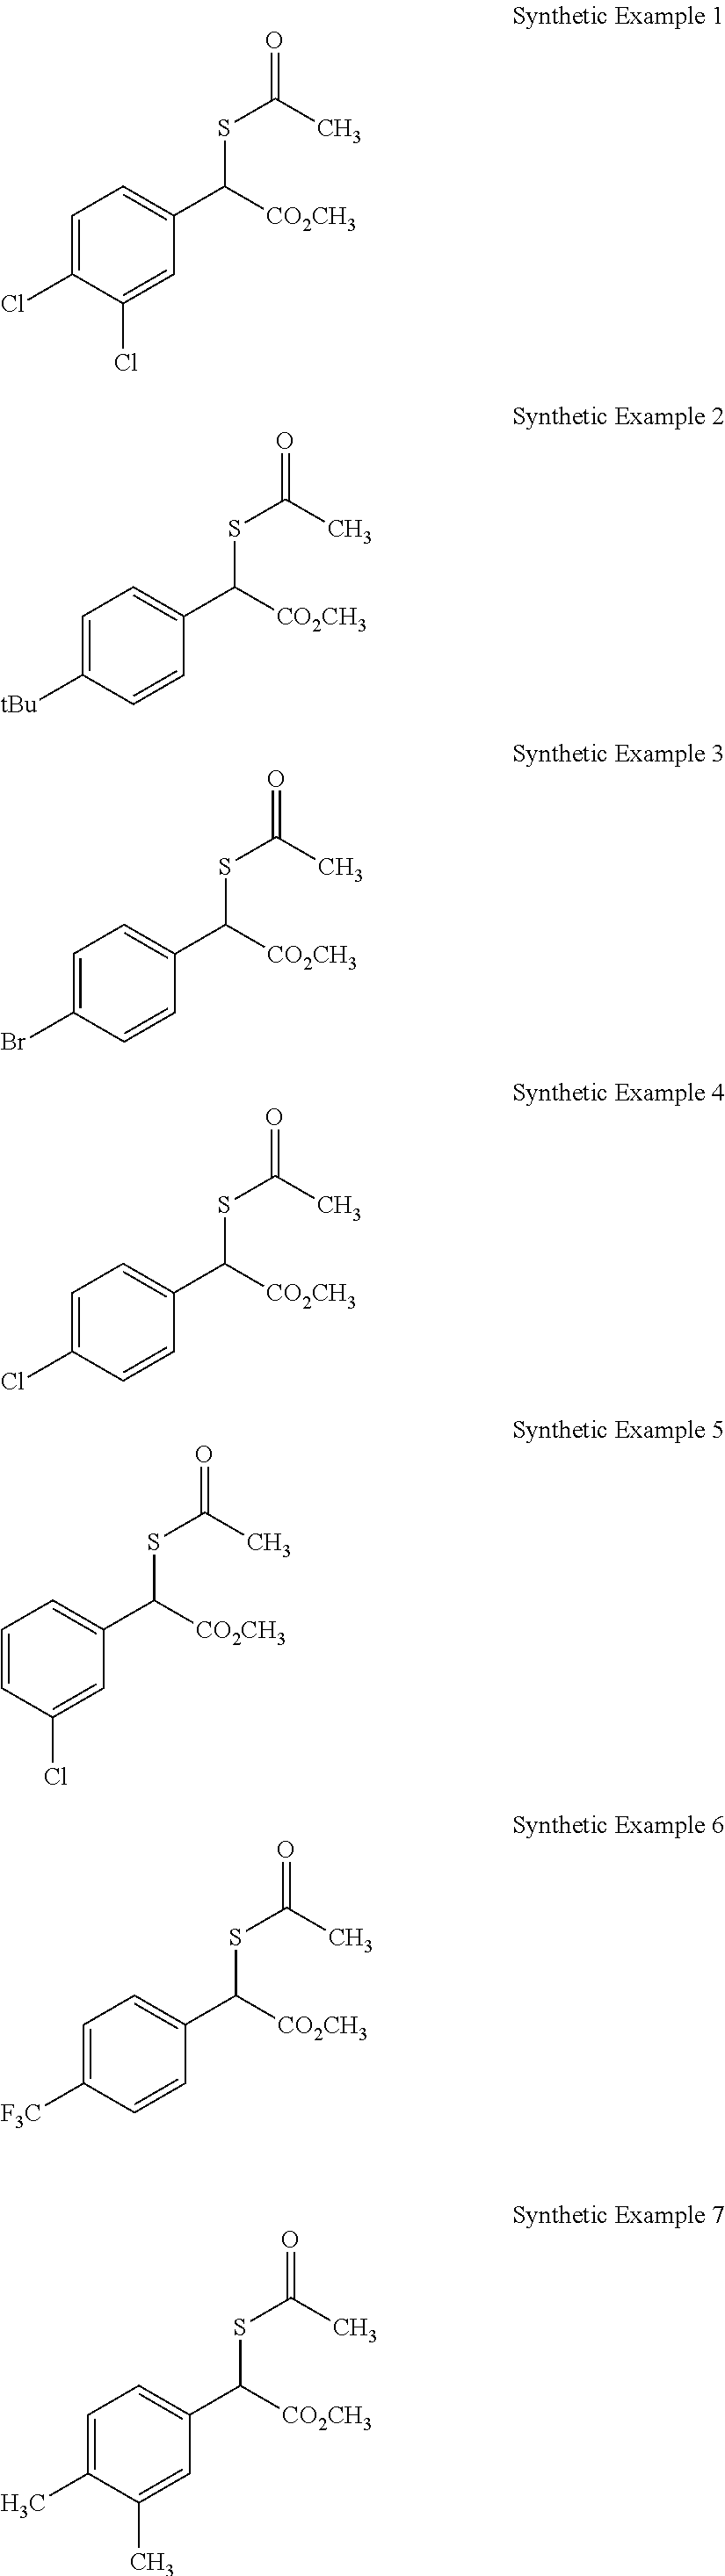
C1=C(Cl)C(Cl)=CC(C([CO2CH3])SC(=O)C)=C1.C1=C([tBu])C=CC(C([CO2CH3])SC(=O)C)=C1.C1=C(Br)C=CC(C([CO2CH3])SC(=O)C)=C1.C1=C(Cl)C=CC(C([CO2CH3])SC(=O)C)=C1.C1=CC(Cl)=CC(C([CO2CH3])SC(=O)C)=C1.C1=C([F3C])C=CC(C([CO2CH3])SC(=O)C)=C1.C1=C(C)C(C)=CC(C([CO2CH3])SC(=O)C)=C1
